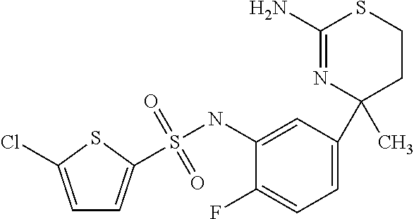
C1(N)=NC(C)(C2=CC=C(F)C(NS(=O)(=O)C3=CC=C(Cl)S3)=C2)CCS1
